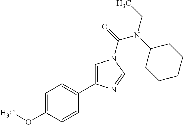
C1=C(OC)C=CC(C2=CN(C(N(CC)C3CCCCC3)=O)C=N2)=C1
